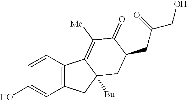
C1=CC(O)=CC2=C1C1=C([Me])C(=O)C(CC(CO)=O)CC1([Bu])C2
